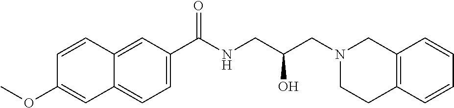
C(NCC(CN1CC2=C(CC1)C=CC=C2)O)(=O)C1=CC=C2C(=C1)C=CC(OC)=C2
